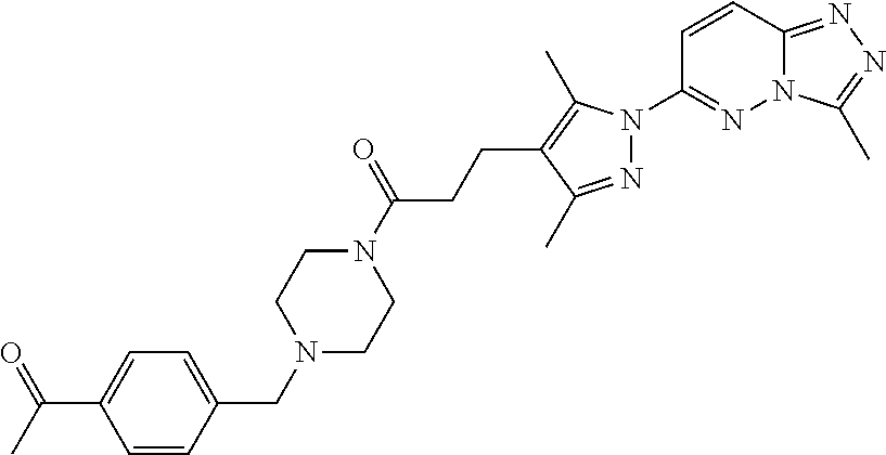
N12C(=NN=C1C)C=CC(N1N=C(C)C(CCC(N3CCN(CC4=CC=C(C(=O)C)C=C4)CC3)=O)=C1C)=N2
